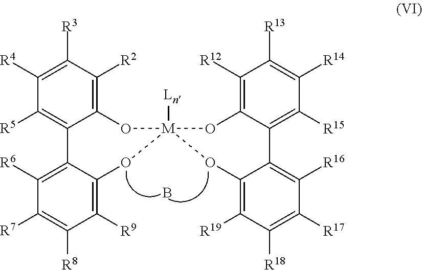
C12=C([R2])C([R3])=C([R4])C([R5])=C1C1=C([R6])C([R7])=C([R8])C([R9])=C1O[M]1([Ln])(O2)OC2=C([R19])C([R18])=C([R17])C([R16])=C2C2=C([R15])C([R14])=C([R13])C([R12])=C2O1.B
